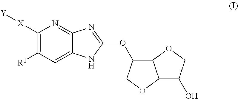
C1([X][Y])=C([R1])C=C2C(=N1)N=C(OC1C3C(OC1)C(O)CO3)N2
